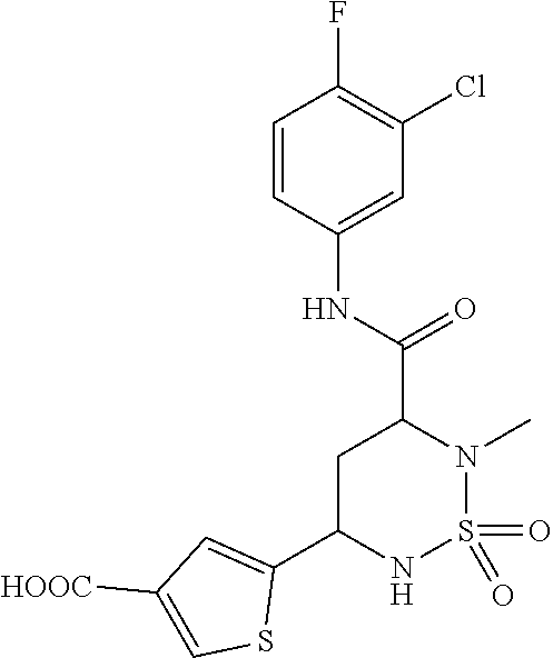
C1=CC(NC(=O)C2CC(C3=CC([HOOC])=CS3)NS(=O)(=O)N2C)=CC(Cl)=C1F
